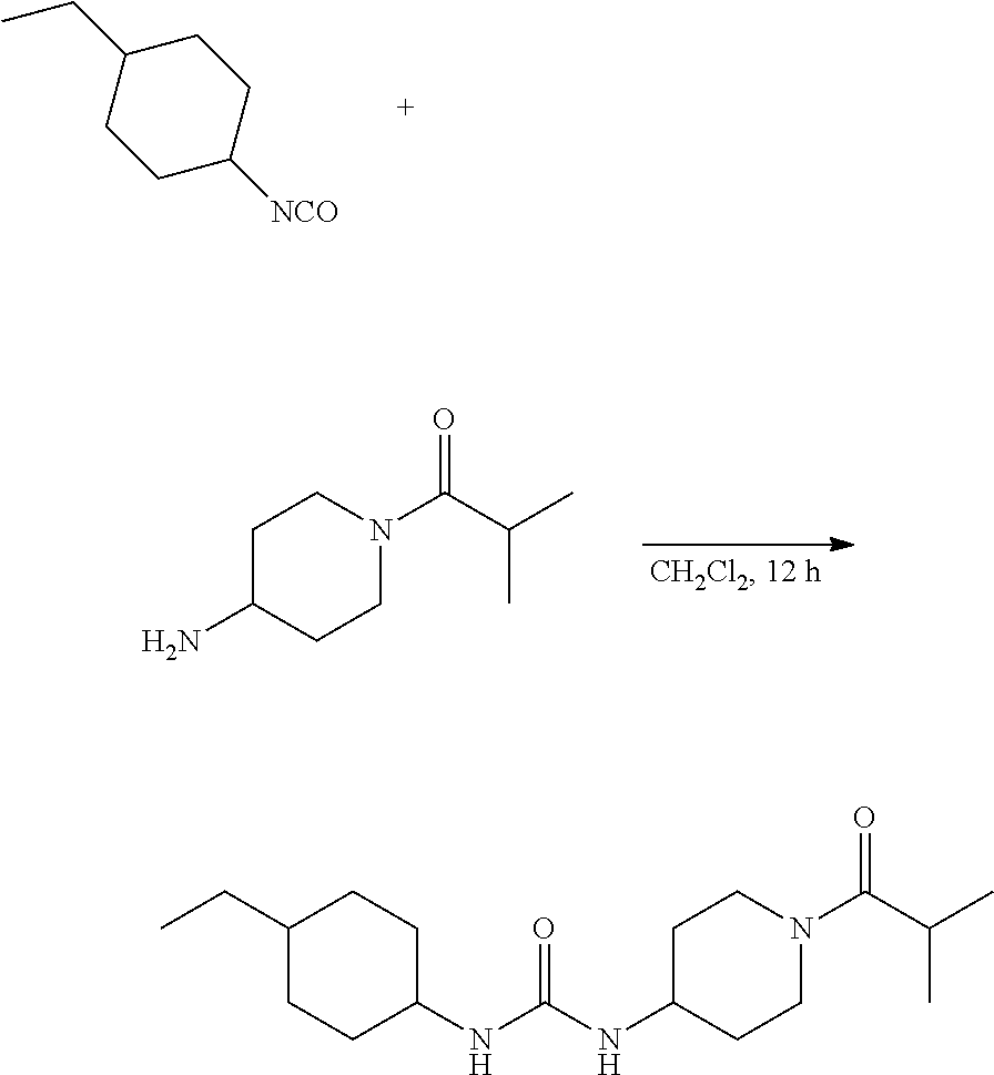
C1(CC)CCC(NC(NC2CCN(C(C(C)C)=O)CC2)=O)CC1.C1(CC)CCC([NCO])CC1.C1C(N)CCN(C(C(C)C)=O)C1
